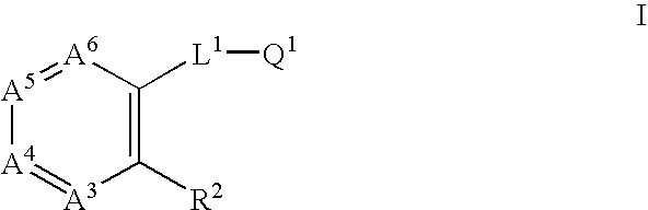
[A6]1=[A5][A4]=[A3]C([R2])=C1[L1][Q1]
